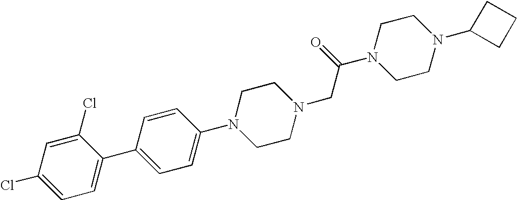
C1=CC(N2CCN(CC(=O)N3CCN(C4CCC4)CC3)CC2)=CC=C1C1=CC=C(Cl)C=C1Cl
